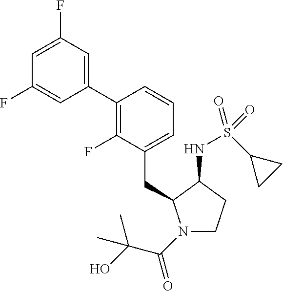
C(C1=CC=CC(C2=CC(F)=CC(F)=C2)=C1F)C1N(C(C(O)(C)C)=O)CCC1NS(C1CC1)(=O)=O
